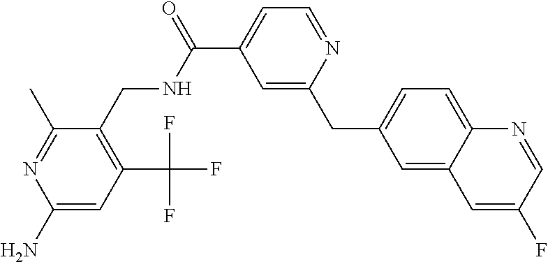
C1=C(CC2=CC(C(=O)NCC3=C(C(F)(F)F)C=C(N)N=C3C)=CC=N2)C=C2C(=C1)N=CC(F)=C2
